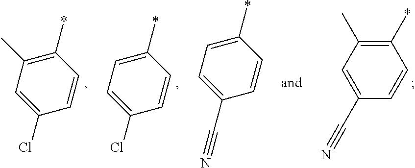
C1(*)=C(C)C=C(C#N)C=C1.C1(*)=CC=C(Cl)C=C1.C1(*)=C(C)C=C(Cl)C=C1.C1(*)=CC=C(C#N)C=C1
